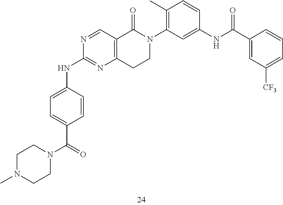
C1=CC(NC2=NC3=C(C=N2)C(=O)N(C2=C(C)C=CC(NC(C4=CC([CF3])=CC=C4)=O)=C2)CC3)=CC=C1C(N1CCN(C)CC1)=O
